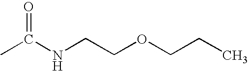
CC(NCCOCCC)=O
